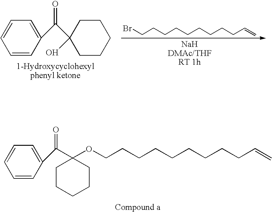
BrCCCCCCCCCC=C.C1(C(C2(O)CCCCC2)=O)=CC=CC=C1.C1=CC=CC=C1C(C1(OCCCCCCCCCC=C)CCCCC1)=O
